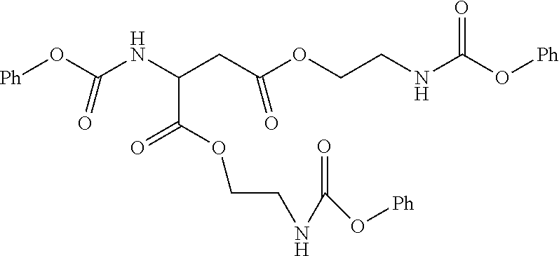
C(OC(=O)C(NC(O[Ph])=O)CC(OCCNC(=O)O[Ph])=O)CNC(O[Ph])=O
